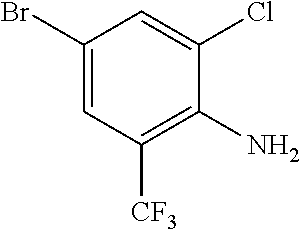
C1(Br)=CC([CF3])=C(N)C(Cl)=C1
